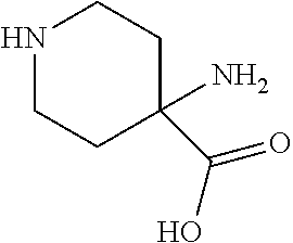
N1CCC(C(O)=O)(N)CC1
